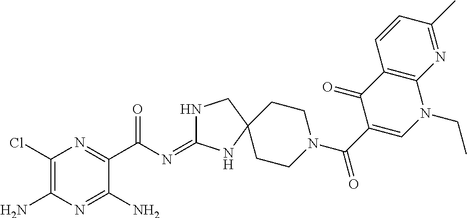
C1(Cl)=C(N)N=C(N)C(C(N=C2NCC3(N2)CCN(C(C2=CN(CC)C4=C(C2=O)C=CC(C)=N4)=O)CC3)=O)=N1
